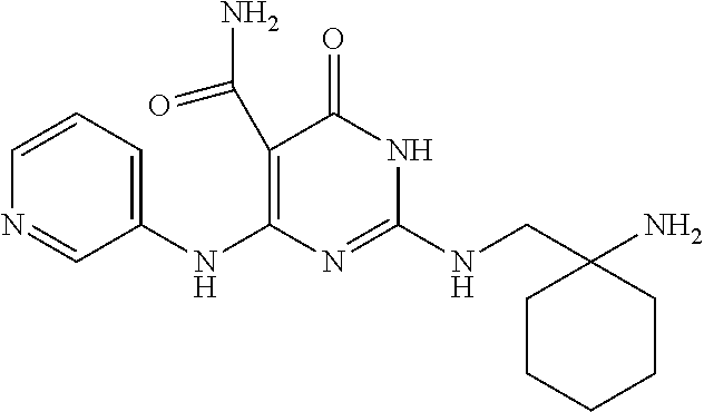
C1=CC=C(NC2=C(C(=O)N)C(=O)NC(NCC3(N)CCCCC3)=N2)C=N1
